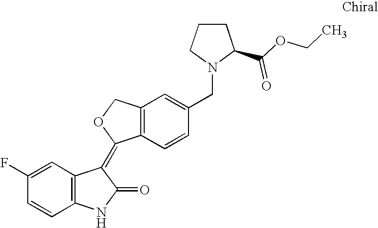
C1=C(F)C=CC2=C1C(=C1C3=C(C=C(CN4C(C(OCC)=O)CCC4)C=C3)CO1)C(=O)N2
